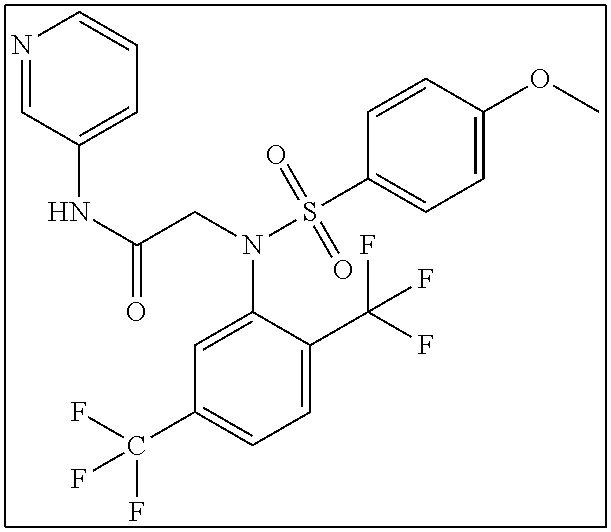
C1=C(OC)C=CC(S(N(C2=CC(C(F)(F)F)=CC=C2C(F)(F)F)CC(NC2=CC=CN=C2)=O)(=O)=O)=C1
